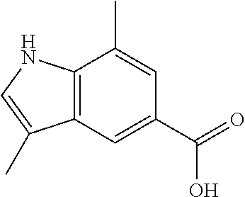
C12=C(C=C(C(=O)O)C=C1C)C(C)=CN2
